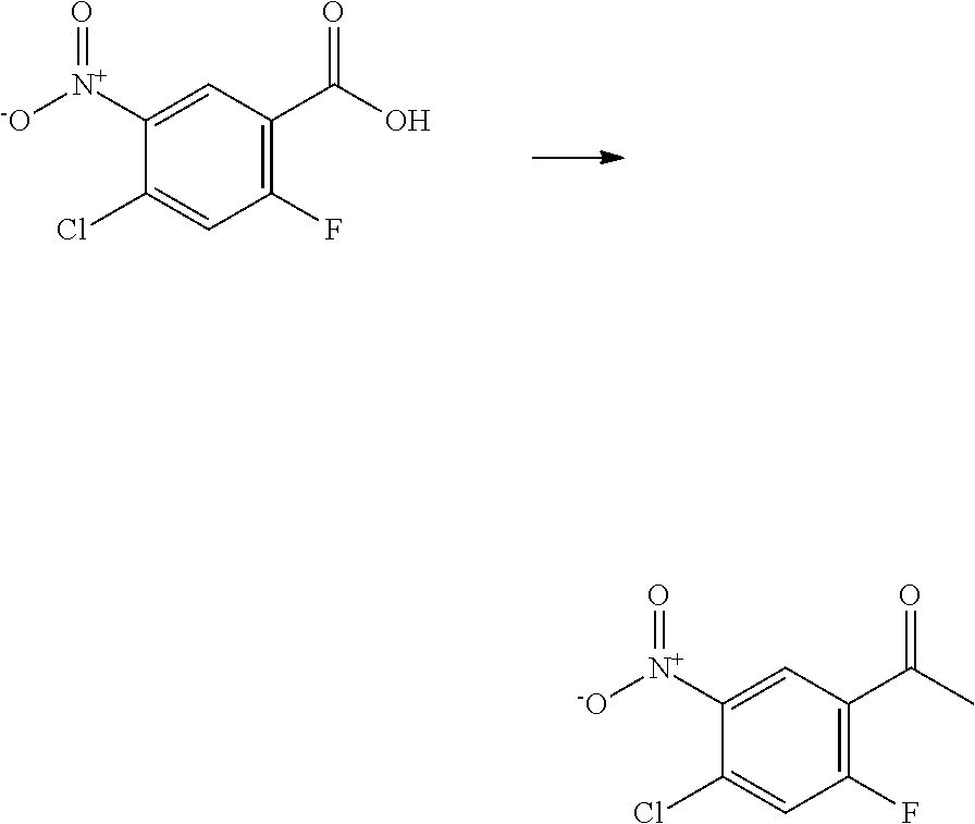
C1(F)=C(C(O)=O)C=C([N+]([-O])=O)C(Cl)=C1.C1(F)=C(C(C)=O)C=C([N+]([-O])=O)C(Cl)=C1
